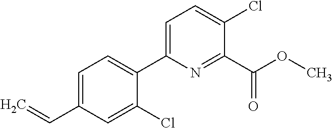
C1=C(C=C)C=C(Cl)C(C2=CC=C(Cl)C(C(OC)=O)=N2)=C1
